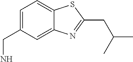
C1=C(CN)C=C2C(=C1)SC(CC(C)C)=N2
